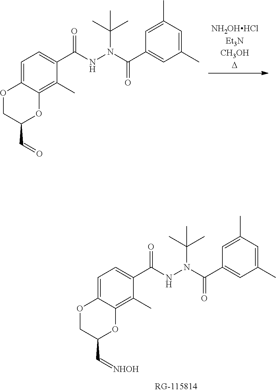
C1=C2C(=C(C)C(C(NN(C(C3=CC(C)=CC(C)=C3)=O)C(C)(C)C)=O)=C1)OC(C=O)CO2.C1=C2C(=C(C)C(C(NN(C(C3=CC(C)=CC(C)=C3)=O)C(C)(C)C)=O)=C1)OC(C=[NHOH])CO2
